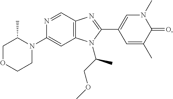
C1(N2C(C)COCC2)=CC2=C(C=N1)N=C(C1=CN(C)C(=O)C(C)=C1)N2C(COC)C
